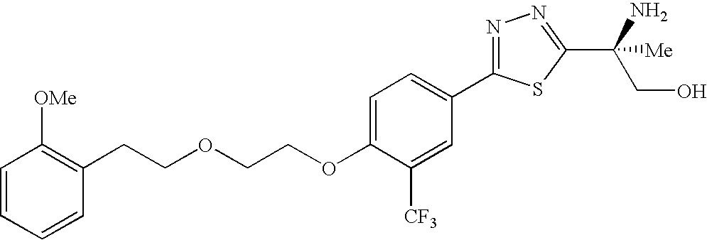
C(OCCOC1=CC=C(C2=NN=C(C(CO)([Me])N)S2)C=C1[CF3])CC1=C([OMe])C=CC=C1
